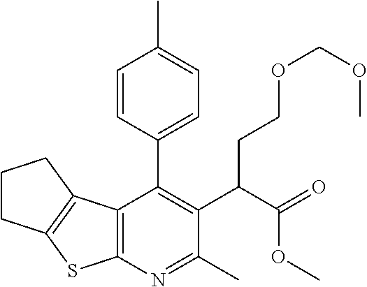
C12=C(N=C(C)C(C(C(=O)OC)CCOCOC)=C1C1=CC=C(C)C=C1)SC1=C2CCC1
